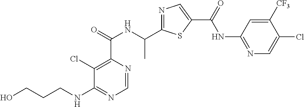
N1=C(C(NC(C2=C(Cl)C(NCCCO)=NC=N2)=O)C)SC(C(=O)NC2=NC=C(Cl)C([CF3])=C2)=C1
